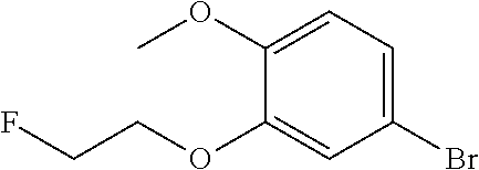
C1(Br)=CC=C(OC)C(OCCF)=C1
